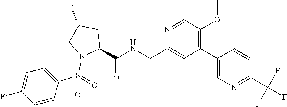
N1=CC(OC)=C(C2=CN=C(C(F)(F)F)C=C2)C=C1CNC(C1N(S(C2=CC=C(F)C=C2)(=O)=O)CC(F)C1)=O
